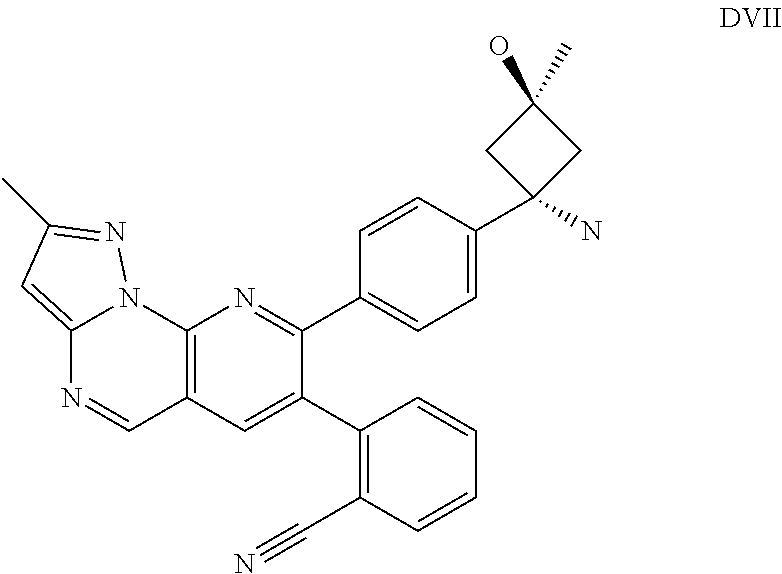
C12=C(C=C(C3=C(C#N)C=CC=C3)C(C3=CC=C(C4(N)CC(O)(C)C4)C=C3)=N1)C=NC1=CC(C)=NN21
